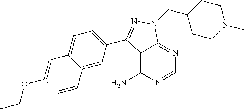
C12=C(N)N=CN=C1N(CC1CCN(C)CC1)N=C2C1=CC=C2C(=C1)C=CC(OCC)=C2
